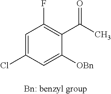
C1=C(Cl)C=C([OBn])C(C(C)=O)=C1F
